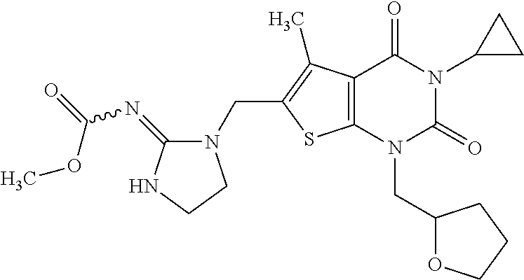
C12=C(N(CC3OCCC3)C(=O)N(C3CC3)C1=O)SC(CN1C(=NC(=O)OC)NCC1)=C2C
